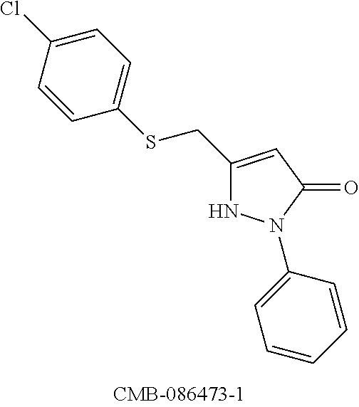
C1(CSC2=CC=C(Cl)C=C2)=CC(=O)N(C2=CC=CC=C2)N1
